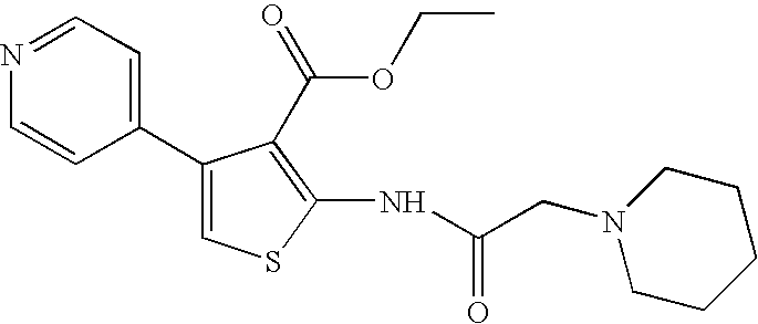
C1=C(C2=CC=NC=C2)C(C(OCC)=O)=C(NC(=O)CN2CCCCC2)S1
